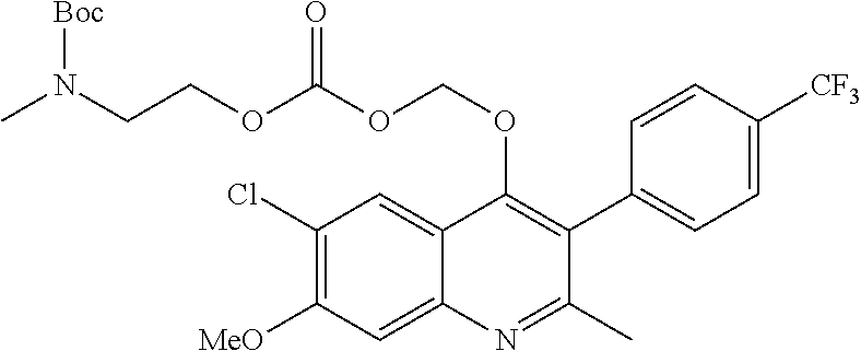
C1(Cl)=C([MeO])C=C2C(=C1)C(OCOC(OCCN(C)[Boc])=O)=C(C1=CC=C([CF3])C=C1)C(C)=N2
